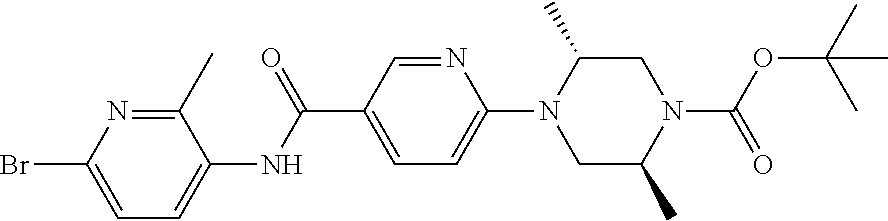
BrC1=CC=C(NC(C2=CC=C(N3CC(C)N(C(=O)OC(C)(C)C)CC3C)N=C2)=O)C(C)=N1
